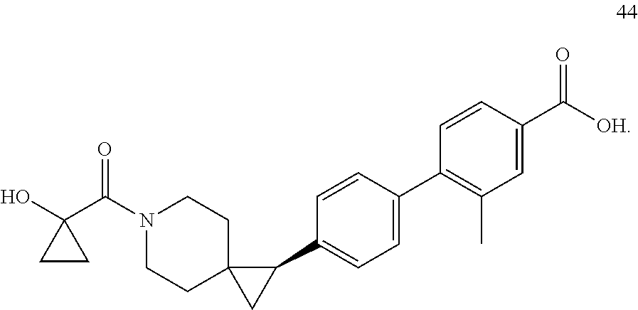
O=C(N1CCC2(CC1)CC2C1=CC=C(C2=C(C)C=C(C([OH])=O)C=C2)C=C1)C1(O)CC1
